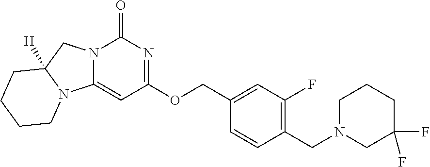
N12C(=CC(OCC3=CC(F)=C(CN4CCCC(F)(F)C4)C=C3)=NC1=O)N1C([H])(C2)CCCC1
